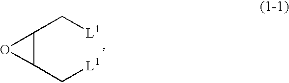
C1(C[L1])C(C[L1])O1
